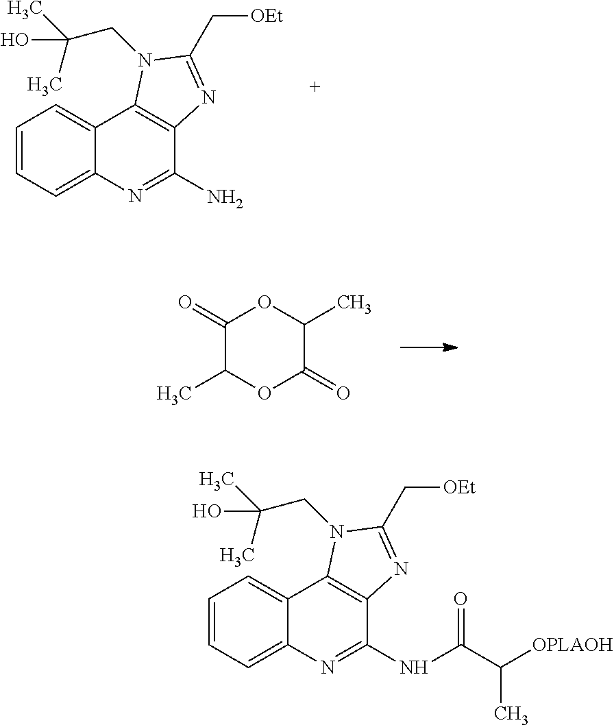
C1=CC=C2C(=C1)C1=C(C(N)=N2)N=C(C[OEt])N1CC(C)(C)O.C1(=O)C(C)OC(=O)C(C)O1.C1=CC=C2C(=C1)C1=C(C(NC(C([OPLAOH])C)=O)=N2)N=C(C[OEt])N1CC(C)(C)O
